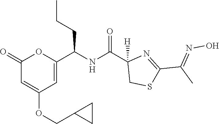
C1(=O)C=C(OCC2CC2)C=C(C(NC(C2([H])CSC(C(C)=NO)=N2)=O)CCC)O1
